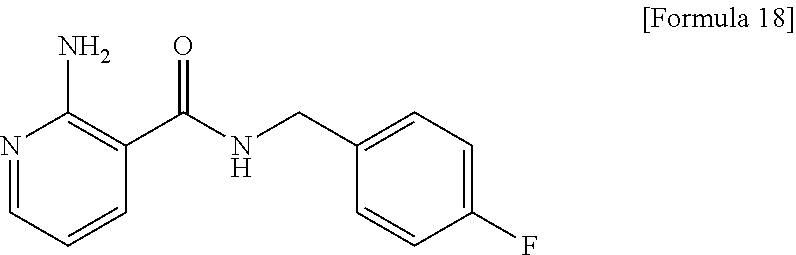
N1=CC=CC(C(NCC2=CC=C(F)C=C2)=O)=C1N
